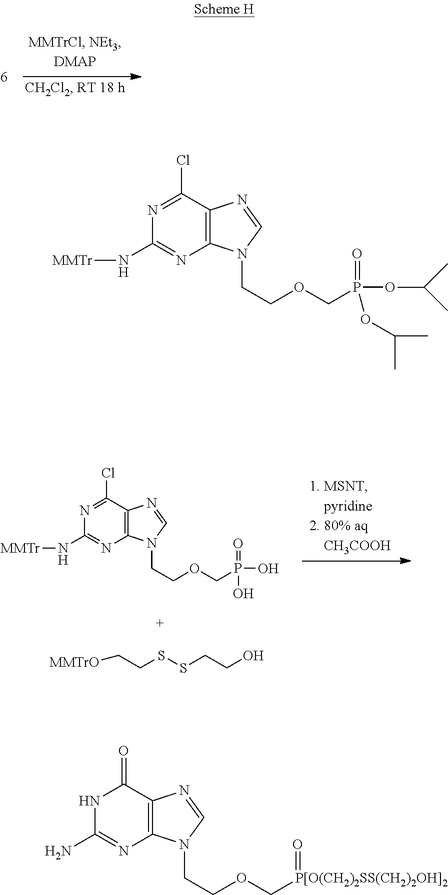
N1=C(Cl)C2=C(N=C1N[MMTr])N(CCOCP(OC(C)C)(=O)OC(C)C)C=N2.N1=C(Cl)C2=C(N=C1N[MMTr])N(CCOCP(O)(=O)O)C=N2.C(CSSCCO)[MMTrO].N1C(N)=NC2=C(C1=O)N=CN2CCOC[P[O(CH2)2SS(CH2)2OH]2]=O
